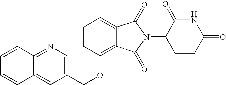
C1=CC2=NC=C(COC3=C4C(=CC=C3)C(=O)N(C3CCC(=O)NC3=O)C4=O)C=C2C=C1
